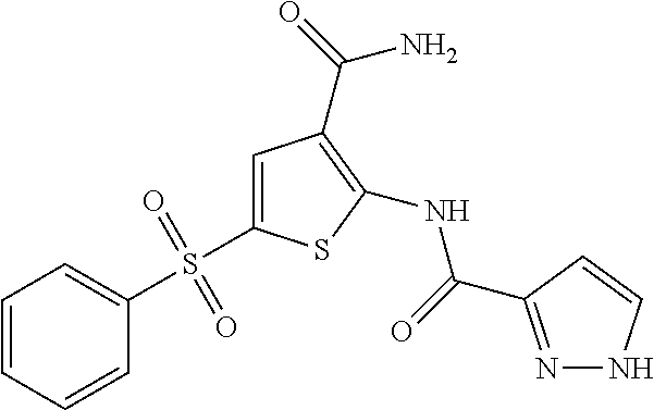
C1(NC(=O)C2=NNC=C2)=C(C(N)=O)C=C(S(C2=CC=CC=C2)(=O)=O)S1
